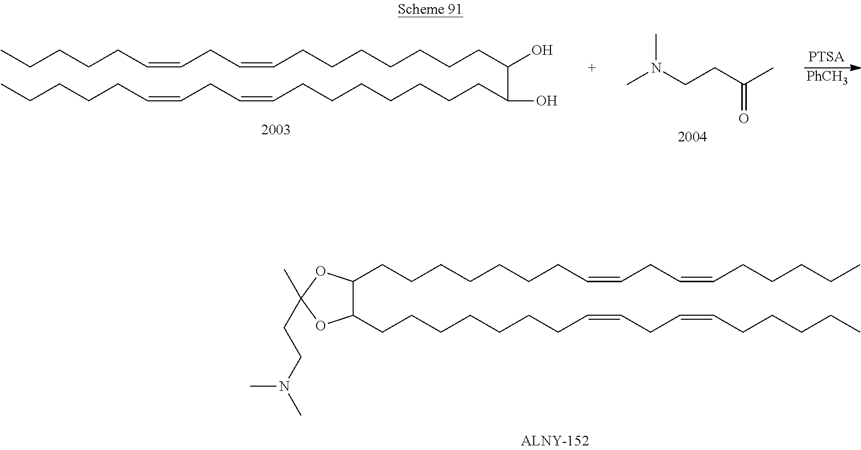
CCCCCC=CCC=CCCCCCCCC1C(CCCCCCCC=CCC=CCCCCC)OC(C)(CCN(C)C)O1.[PhCH3].CCCCCC=CCC=CCCCCCCCC(C(CCCCCCCC=CCC=CCCCCC)O)O.CN(CCC(C)=O)C
